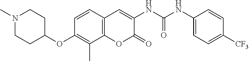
C1(NC(NC2=CC3=C(OC2=O)C(C)=C(OC2CCN(C)CC2)C=C3)=O)=CC=C([CF3])C=C1
